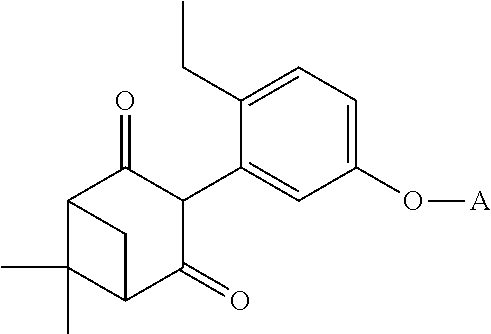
C1(O[A])=CC=C(CC)C(C2C(=O)C3C(C)(C)C(C2=O)C3)=C1
